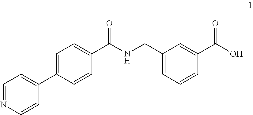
C1=C(C2=CC=NC=C2)C=CC(C(=O)NCC2=CC=CC(C(=O)O)=C2)=C1
